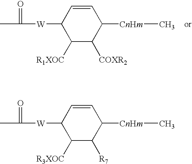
C1=CC([W]C(=O)C)C([R1XOC])C([COXR2])C1[CnHm]C.C1=CC([W]C(=O)C)C([R3XOC])C([R7])C1[CnHm]C
